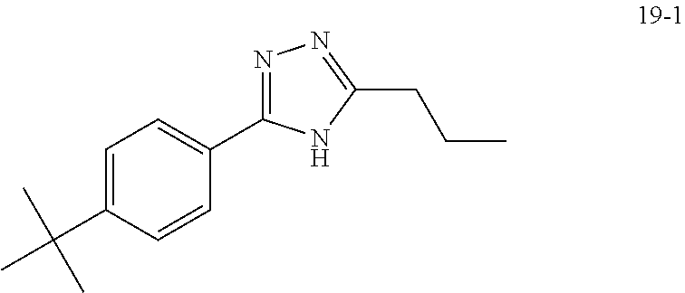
C1=C(C(C)(C)C)C=CC(C2=NN=C(CCC)N2)=C1
